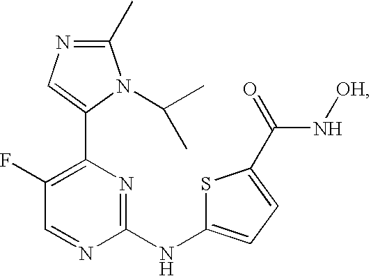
C1(C)=NC=C(C2=C(F)C=NC(NC3=CC=C(C(=O)N[OH])S3)=N2)N1C(C)C
